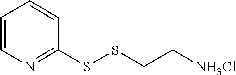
C1=CN=C(SSCC[NH3Cl])C=C1
